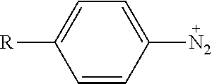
C1=CC([N2])=CC=C1[R]
